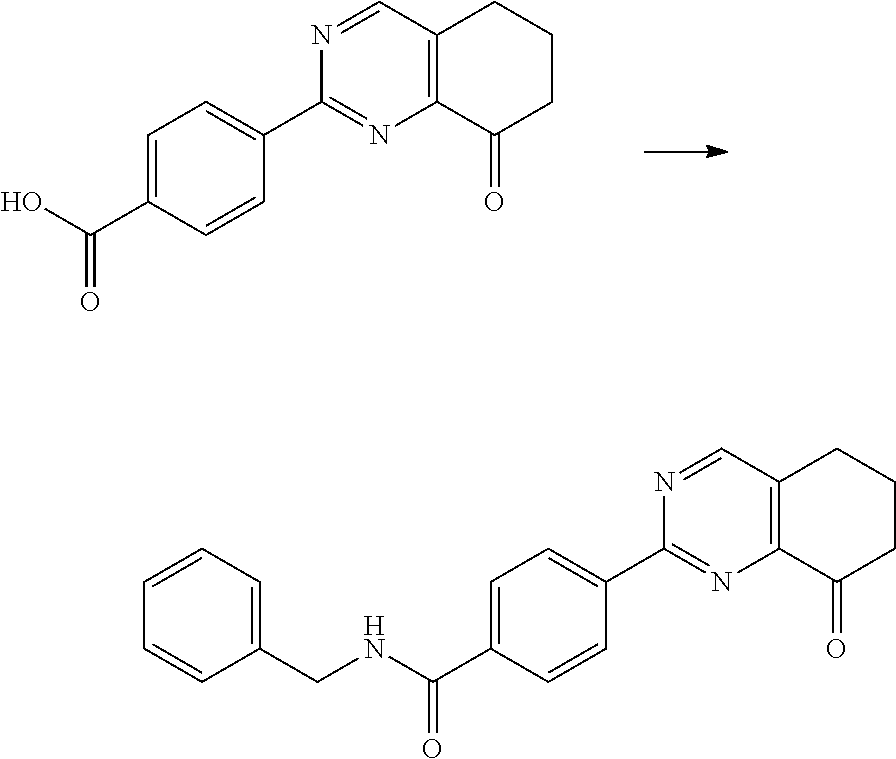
OC(C1=CC=C(C2=NC3=C(C=N2)CCCC3=O)C=C1)=O.N(C(C1=CC=C(C2=NC3=C(C=N2)CCCC3=O)C=C1)=O)CC1=CC=CC=C1
